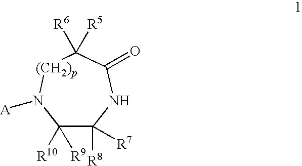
C1([R10])([R9])C([R8])([R7])NC(=O)C([R6])([R5])[(CH2)p]N1[A]
